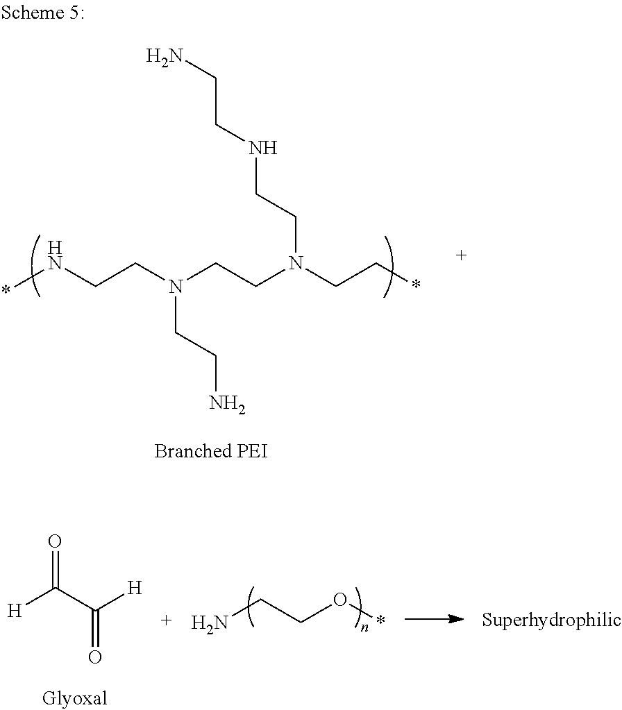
*NCCN(CCN(CC*)CCNCCN)CCN.[H]C(C([H])=O)=O.NCCO*
